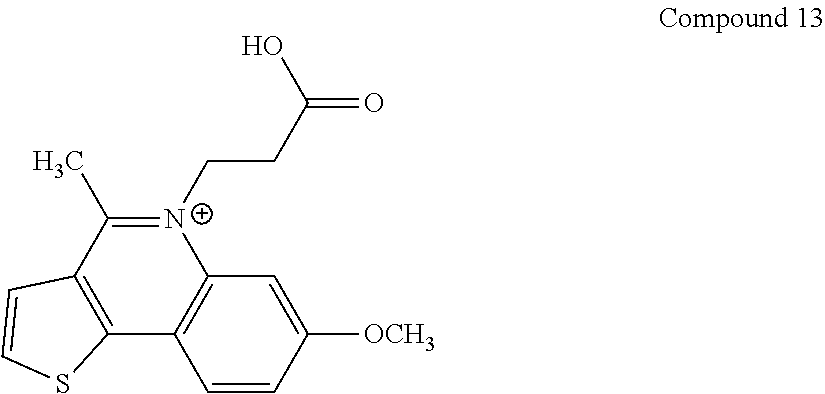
C1=CC([OCH3])=CC2=C1C1=C(C(C)=[N+]2CCC(=O)O)C=CS1
